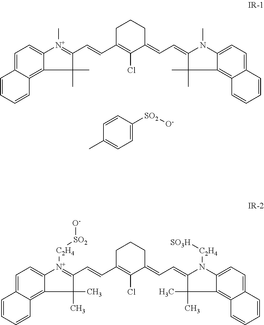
C1=C2C(=C3C(=C1)[N+](C)=C(C=CC1=C(Cl)C(=CC=C4N(C)C5=CC=C6C(=C5C4(C)C)C=CC=C6)CCC1)C3(C)C)C=CC=C2.C1=C([SO2][O-])C=CC(C)=C1.C1=C2C(=C3C(=C1)[N+]([C2H4][SO2][O-])=C(C=CC1=C(Cl)C(=CC=C4N([C2H4][SO3H])C5=CC=C6C(=C5C4(C)C)C=CC=C6)CCC1)C3(C)C)C=CC=C2
